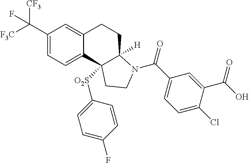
C(C1=CC=C2C(=C1)CCC1([H])C2([O2S]C2=CC=C(F)C=C2)CCN1C(=O)C1=CC=C(Cl)C(C(O)=O)=C1)([F3C])([CF3])F
